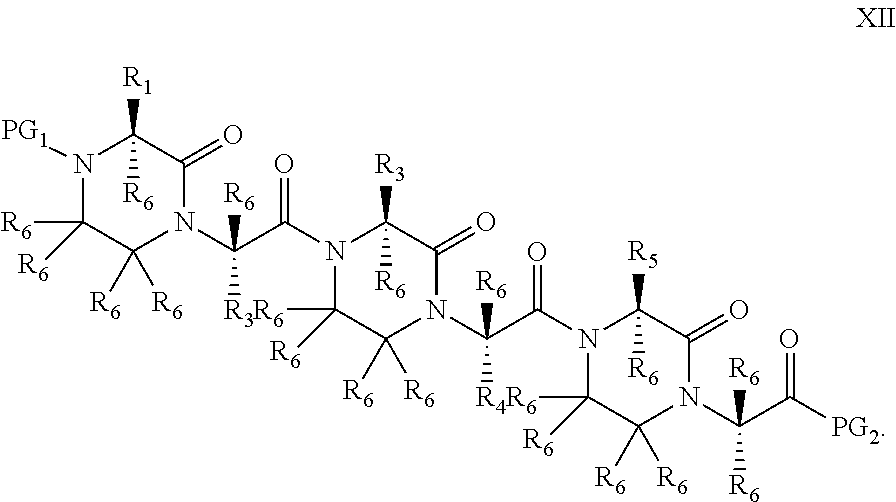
N1([PG1])C([R6])([R6])C([R6])([R6])N(C(C(=O)N2C([R6])([R6])C([R6])([R6])N(C(C(=O)N3C([R6])([R6])C([R6])([R6])N(C(C([PG2])=O)([R6])[R6])C(=O)C3([R5])[R6])([R4])[R6])C(=O)C2([R3])[R6])([R3])[R6])C(=O)C1([R1])[R6]
